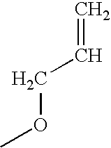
COCC=C
